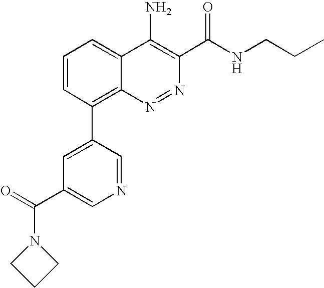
C1=CC(C2=CC(C(N3CCC3)=O)=CN=C2)=C2C(=C1)C(N)=C(C(NCCC)=O)N=N2
